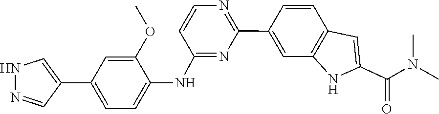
C1(NC2=CC=C(C3=CNN=C3)C=C2OC)=NC(C2=CC3=C(C=C2)C=C(C(=O)N(C)C)N3)=NC=C1
